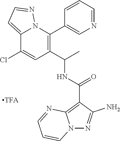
C1(C(C)NC(C2=C3N(N=C2N)C=CC=N3)=O)=C(C2=CN=CC=C2)N2C(=CC=N2)C(Cl)=C1.[TFA]
